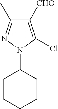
C1([CHO])=C(Cl)N(C2CCCCC2)N=C1C
